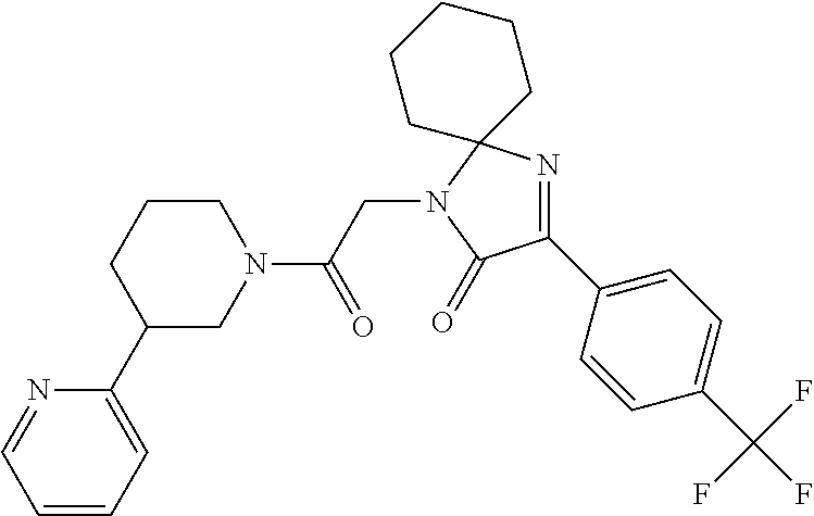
C1(C2=CC=C(C(F)(F)F)C=C2)=NC2(N(CC(N3CCCC(C4=CC=CC=N4)C3)=O)C1=O)CCCCC2
